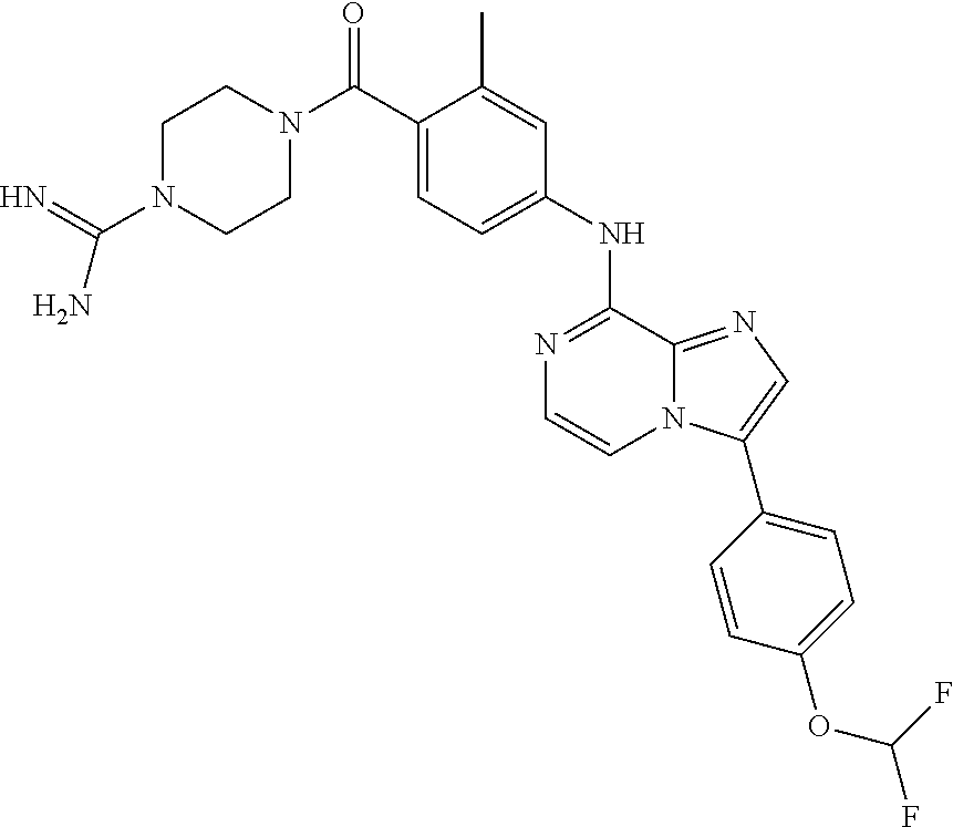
C1(NC2=NC=CN3C2=NC=C3C2=CC=C(OC(F)F)C=C2)=CC=C(C(N2CCN(C(=N)N)CC2)=O)C(C)=C1
